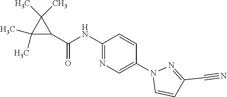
C1(C)(C)C(C(=O)NC2=NC=C(N3C=CC(C#N)=N3)C=C2)C1(C)C
